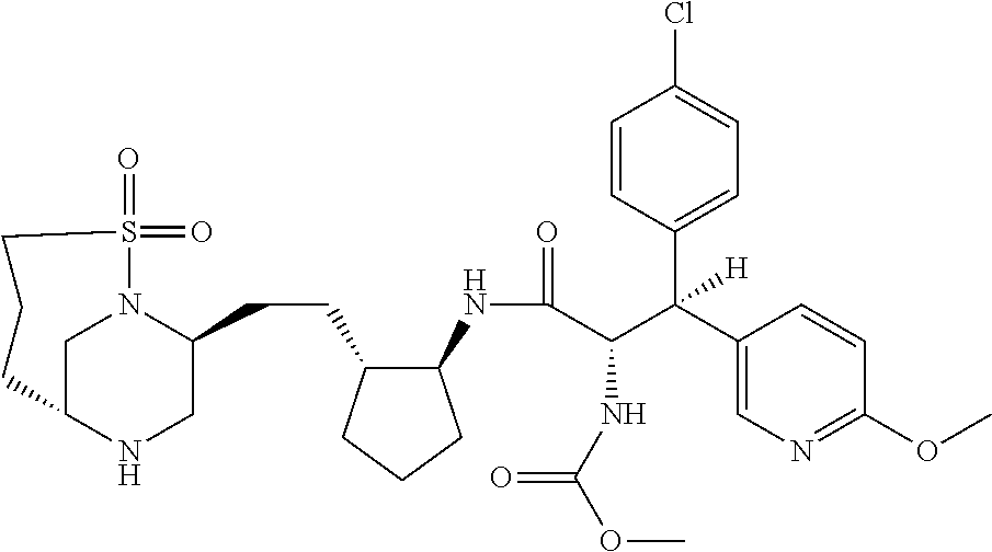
C1C2NCC(CCC3C(NC(=O)C(C(C4=CN=C(OC)C=C4)(C4=CC=C(Cl)C=C4)[H])NC(OC)=O)CCC3)N1S(=O)(=O)CCC2
